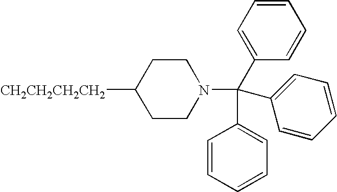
C1CC([CH2CH2CH2CH2])CCN1C(C1=CC=CC=C1)(C1=CC=CC=C1)C1=CC=CC=C1
